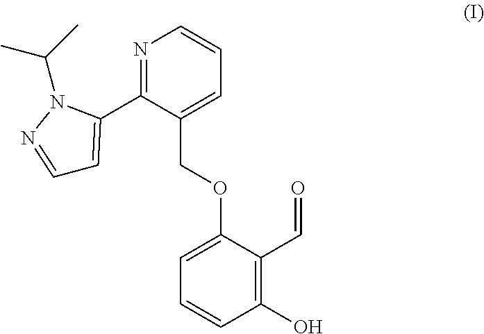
C1(O)=C(C=O)C(OCC2=CC=CN=C2C2=CC=NN2C(C)C)=CC=C1
